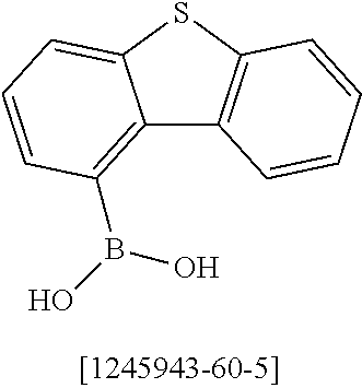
C12=C(B(O)O)C=CC=C1SC1=C2C=CC=C1
